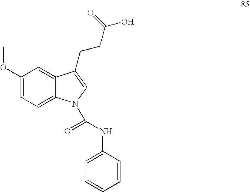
C1=C2C(=CC=C1OC)N(C(NC1=CC=CC=C1)=O)C=C2CCC(O)=O
